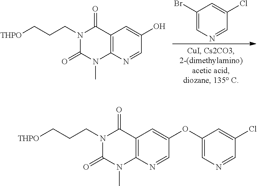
C12=C(N=CC(OC3=CN=CC(Cl)=C3)=C1)N(C)C(=O)N(CCC[THPO])C2=O.C12=C(N=CC(O)=C1)N(C)C(=O)N(CCC[THPO])C2=O.C1(Br)=CN=CC(Cl)=C1
